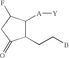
C1(CCB)C([A][Y])C(F)CC1=O
